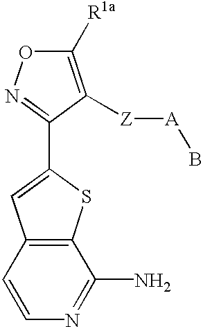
C1([R1a])=C([Z][A]B)C(C2=CC3=C(S2)C(N)=NC=C3)=NO1
